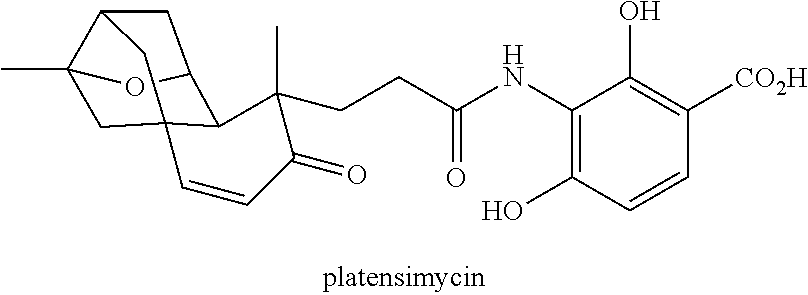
C1=CC(=O)C(CCC(NC2=C(O)C=CC([CO2H])=C2O)=O)(C)C2C3CC4C(C)(O3)CC12C4
